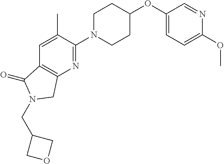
C1(OC2CCN(C3=NC4=C(C=C3C)C(=O)N(CC3COC3)C4)CC2)=CC=C(OC)N=C1
